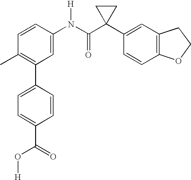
C1(N(C(C2(C3=CC4=C(C=C3)OCC4)CC2)=O)[H])=CC(C2=CC=C(C(=O)O[H])C=C2)=C(C)C=C1
